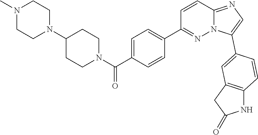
C1=C(C(=O)N2CCC(N3CCN(C)CC3)CC2)C=CC(C2=NN3C(=NC=C3C3=CC4=C(NC(=O)C4)C=C3)C=C2)=C1
